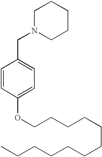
N1(CC2=CC=C(OCCCCCCCCCCCC)C=C2)CCCCC1
